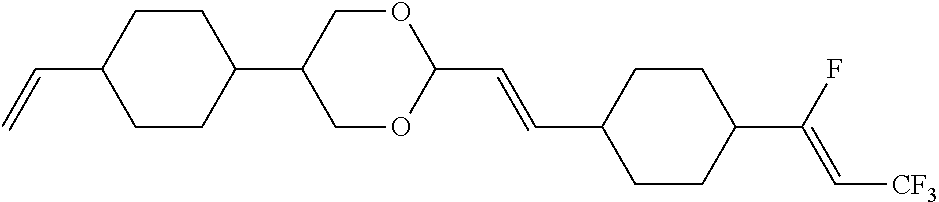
C1CC(C2COC(C=CC3CCC(C(F)=C[CF3])CC3)OC2)CCC1C=C
